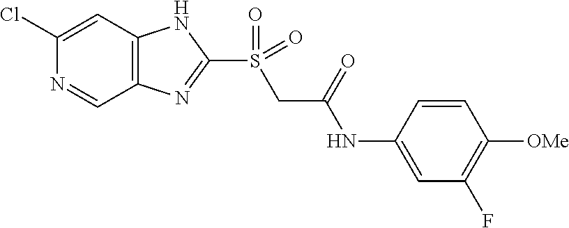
C1(Cl)=CC2=C(C=N1)N=C(S(CC(NC1=CC(F)=C([OMe])C=C1)=O)(=O)=O)N2
